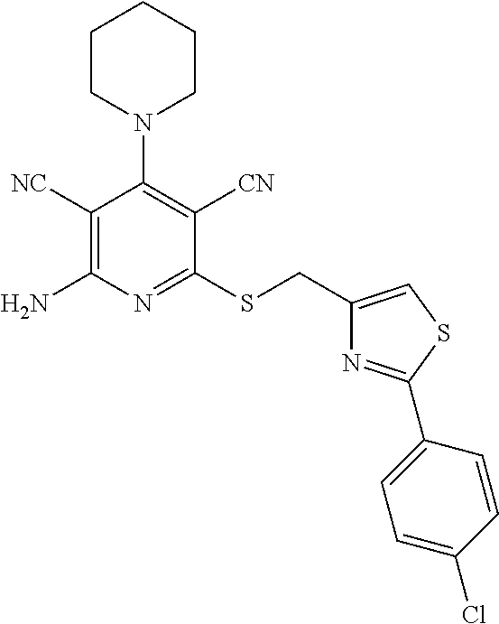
C1([NC])=C(N)N=C(SCC2=CSC(C3=CC=C(Cl)C=C3)=N2)C([CN])=C1N1CCCCC1
